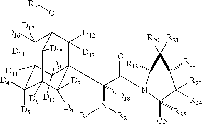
C1([D16])([D17])C2([D11])C([D5])([D4])C3([D6])C([D14])([D15])C1(O[R3])C([D12])([D13])C(C(N([R1])[R2])(C(=O)N1C4([R19])C([R22])(C([R23])([R24])C1([R25])[CN])C4([R20])[R21])[D18])(C2([D9])[D10])C3([D8])[D7]
